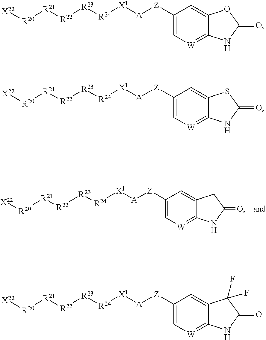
C1([Z][A][X1][R24][R23][R22][R21][R20][X22])=C[W]=C2C(=C1)CC(=O)N2.C1([Z][A][X1][R24][R23][R22][R21][R20][X22])=C[W]=C2C(=C1)OC(=O)N2.C1([Z][A][X1][R24][R23][R22][R21][R20][X22])=C[W]=C2C(=C1)SC(=O)N2.C1([Z][A][X1][R24][R23][R22][R21][R20][X22])=C[W]=C2C(=C1)C(F)(F)C(=O)N2
